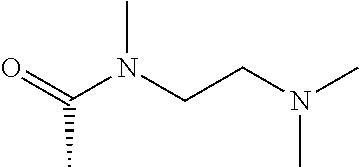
C(C)(N(C)CCN(C)C)=O
